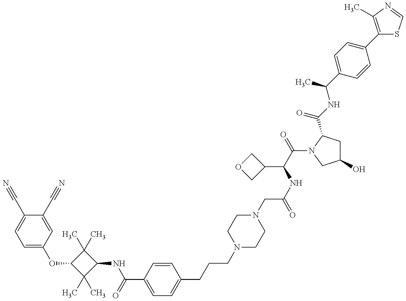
C1=C(OC2C(C)(C)C(NC(=O)C3=CC=C(CCCN4CCN(CC(=O)NC(C(=O)N5C(C(=O)NC(C)C6=CC=C(C7=C(C)N=CS7)C=C6)CC(O)C5)C5COC5)CC4)C=C3)C2(C)C)C=C(C#N)C(C#N)=C1
